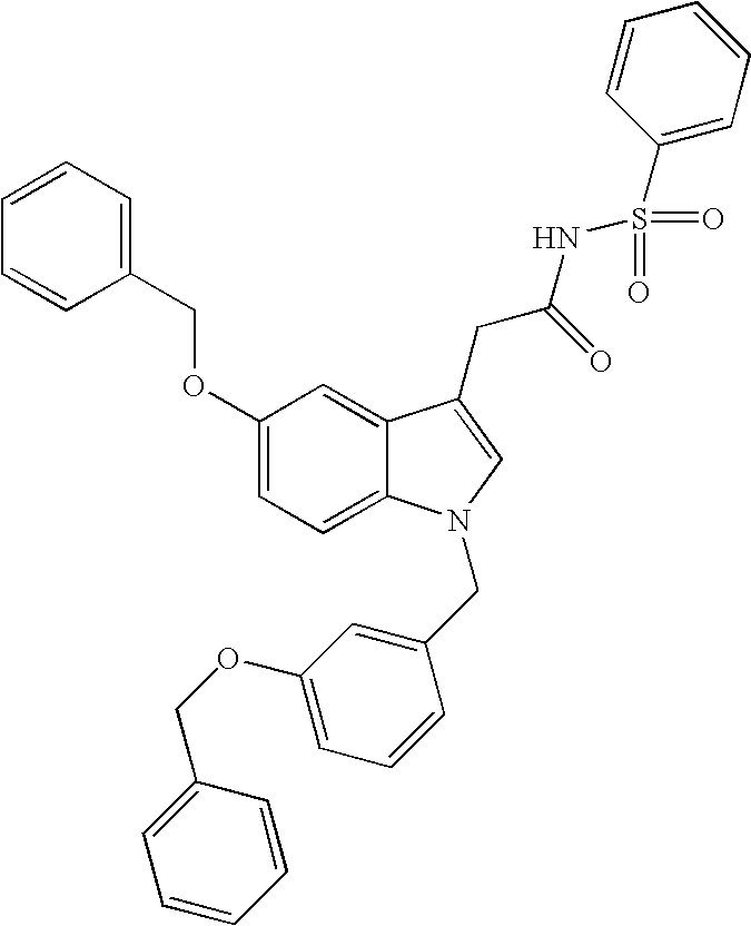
C1(OCC2=CC=CC=C2)=CC=C2C(=C1)C(CC(=O)NS(C1=CC=CC=C1)(=O)=O)=CN2CC1=CC(OCC2=CC=CC=C2)=CC=C1
